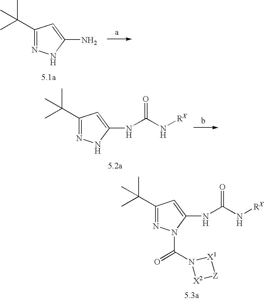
C1(C(C)(C)C)=NNC(N)=C1.C1(C(C)(C)C)=NNC(NC(N[RX])=O)=C1.C1(C(C)(C)C)=NN(C(=O)N2[X2][Z][X1]2)C(NC(N[RX])=O)=C1
